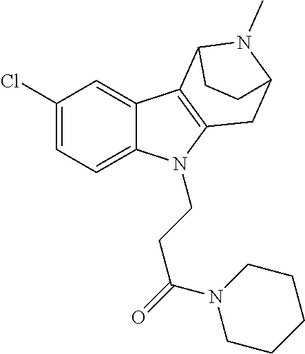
C1(Cl)=CC=C2C(=C1)C1=C(N2CCC(N2CCCCC2)=O)CC2N(C)C1CC2
